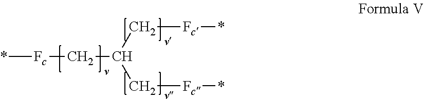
*[Fc]CC(C[Fc]*)C[Fc]*
